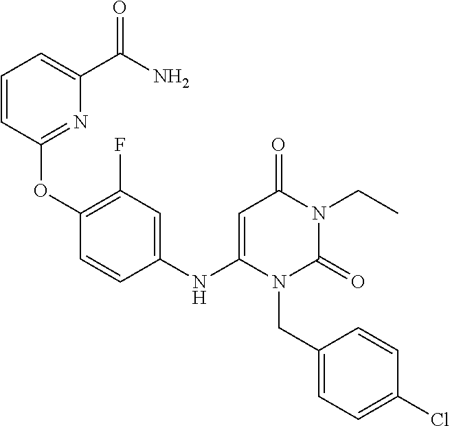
C1(NC2=CC(=O)N(CC)C(=O)N2CC2=CC=C(Cl)C=C2)=CC(F)=C(OC2=NC(C(N)=O)=CC=C2)C=C1
